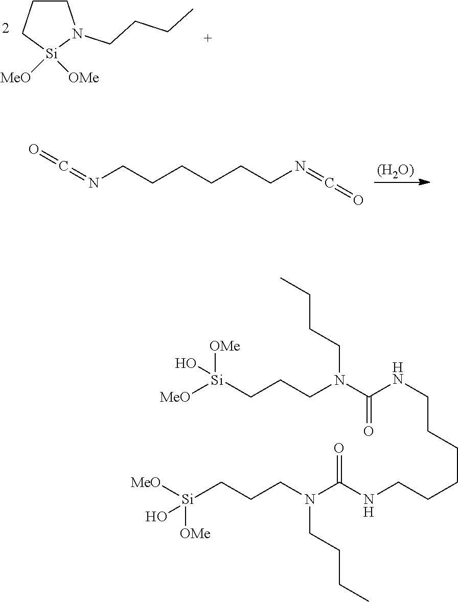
C1CC[Si]([MeO])([OMe])N1CCCC.[(H2O)].N(CCCCCCN=C=O)=C=O.[Si](CCCN(C(NCCCCCCNC(N(CCC[Si](O)([MeO])[OMe])CCCC)=O)=O)CCCC)(O)([OMe])[MeO]
